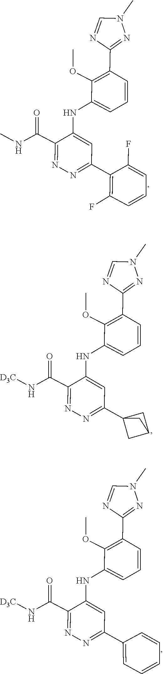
C1=NC(C2=C(OC)C(NC3=CC(C4=C(F)C=CC=C4F)=NN=C3C(NC)=O)=CC=C2)=NN1C.C1=NC(C2=C(OC)C(NC3=CC(C45CC(C4)C5)=NN=C3C(N[D3C])=O)=CC=C2)=NN1C.C1=NC(C2=C(OC)C(NC3=CC(C4=CC=CC=C4)=NN=C3C(N[D3C])=O)=CC=C2)=NN1C
